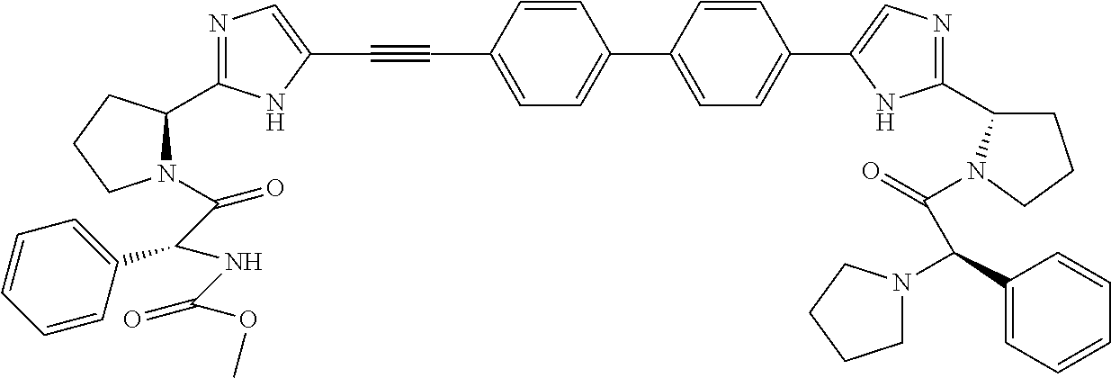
C1(C2=CN=C(C3CCCN3C(=O)C(C3=CC=CC=C3)N3CCCC3)N2)=CC=C(C2=CC=C(C#CC3=CN=C(C4N(C(C(NC(OC)=O)C5=CC=CC=C5)=O)CCC4)N3)C=C2)C=C1
